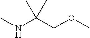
CNC(COC)(C)C
